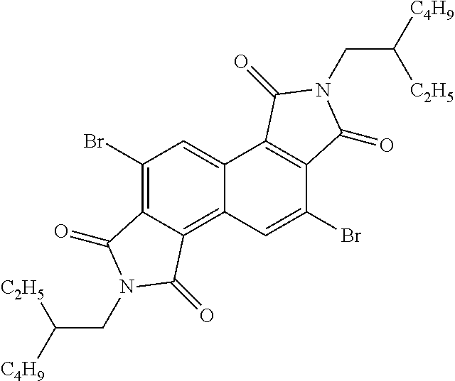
C12=CC(Br)=C3C(=C1C=C(Br)C1=C2C(=O)N(CC([C4H9])[C2H5])C1=O)C(=O)N(CC([C4H9])[C2H5])C3=O
